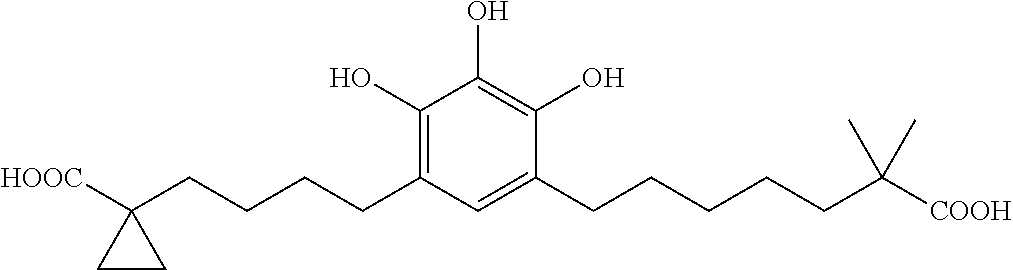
C1(O)=C(CCCCC2([HOOC])CC2)C=C(CCCCCC([COOH])(C)C)C(O)=C1O
